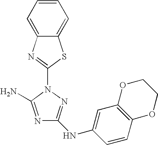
N1=C(N)N(C2=NC3=CC=CC=C3S2)N=C1NC1=CC2=C(C=C1)OCCO2
